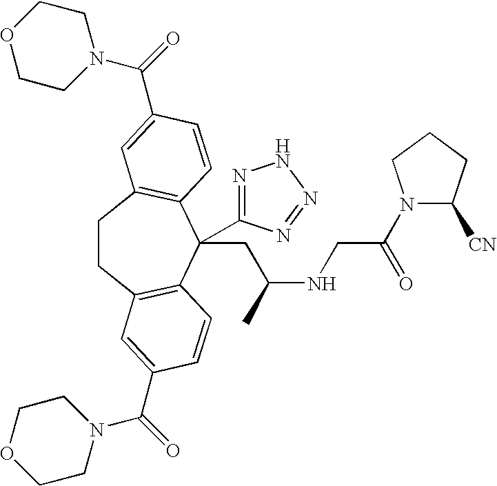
C1CC2=C(C(CC(NCC(N3C([CN])CCC3)=O)C)(C3=NNN=N3)C3=C1C=C(C(=O)N1CCOCC1)C=C3)C=CC(C(=O)N1CCOCC1)=C2
